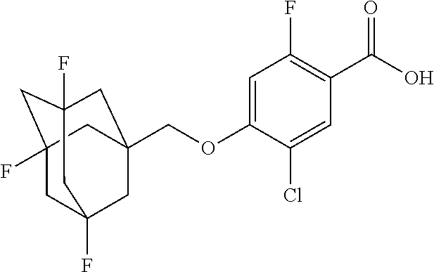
C(OC1=CC(F)=C(C(O)=O)C=C1Cl)C12CC3(F)CC(F)(CC(F)(C1)C3)C2
